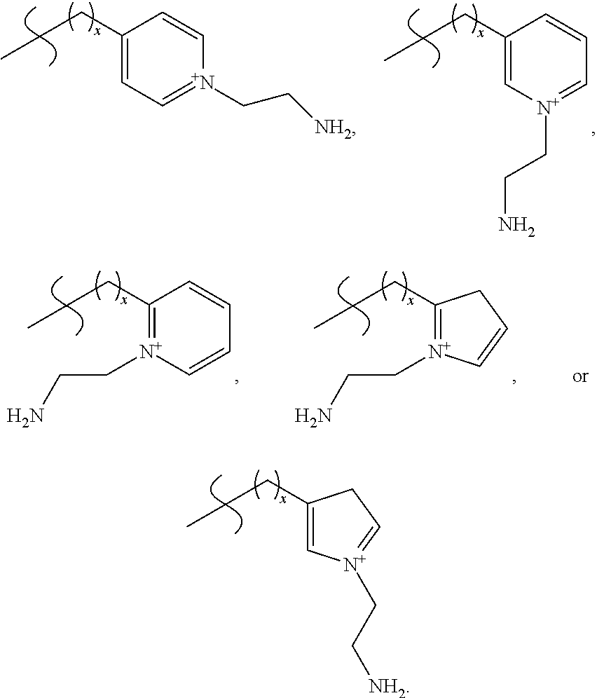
C1(CCC)=C[N+](CCN)=CC=C1.C1(CCC)=CC=[N+](CC[NH2])C=C1.C1(CCC)=[N+](CCN)C=CC=C1.C1(CCC)=[N+](CCN)C=CC1.C1(CCC)=C[N+](CC[NH2])=CC1
